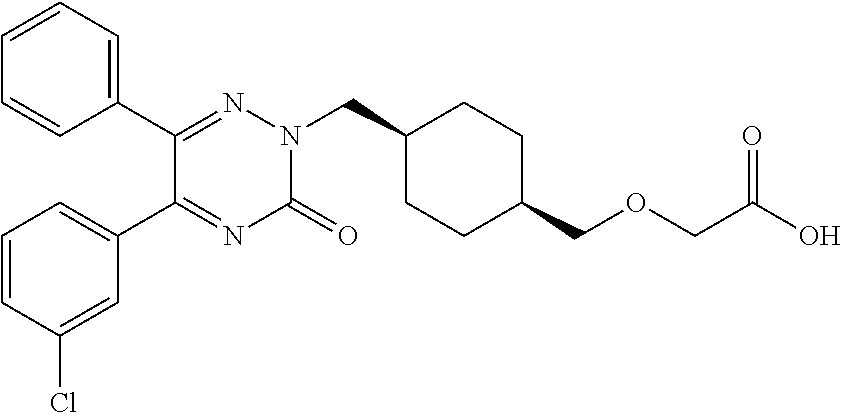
C1(C2=NN(CC3CCC(COCC(O)=O)CC3)C(=O)N=C2C2=CC=CC(Cl)=C2)=CC=CC=C1
